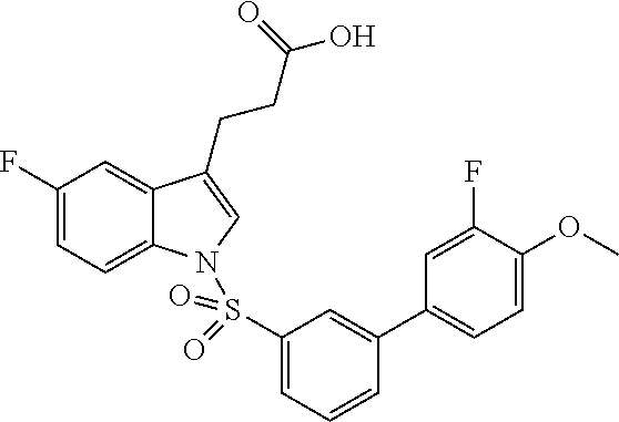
C1(F)=CC=C2C(=C1)C(CCC(O)=O)=CN2S(C1=CC=CC(C2=CC=C(OC)C(F)=C2)=C1)(=O)=O
